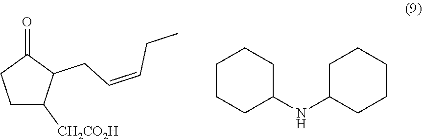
C1C([CH2CO2H])C(CC=CCC)C(=O)C1.C1(NC2CCCCC2)CCCCC1
